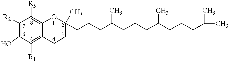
C1([R2])=C(O)C([R1])=C2C(=C1[R3])OC(CCCC(CCCC(CCCC(C)C)C)C)(C)CC2
